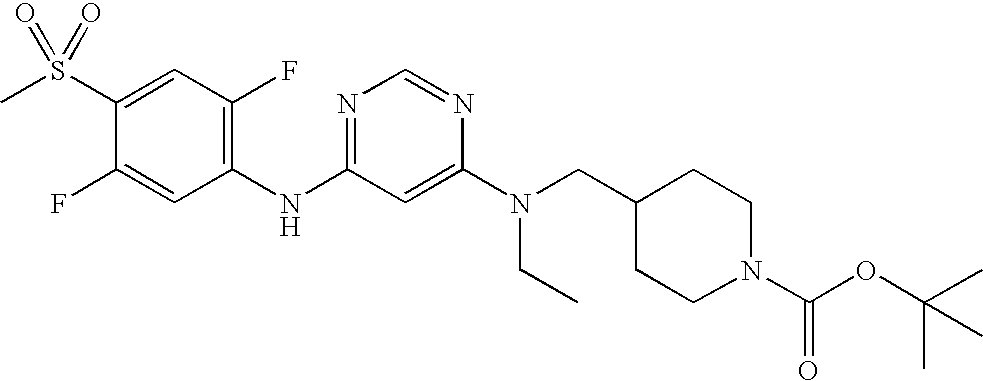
C1(S(C)(=O)=O)=CC(F)=C(NC2=NC=NC(N(CC3CCN(C(OC(C)(C)C)=O)CC3)CC)=C2)C=C1F
